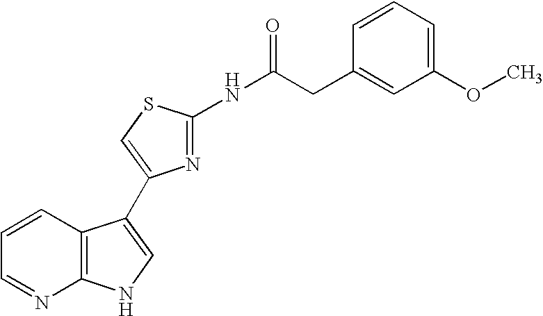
C1=CC2=C(N=C1)NC=C2C1=CSC(NC(CC2=CC(OC)=CC=C2)=O)=N1
